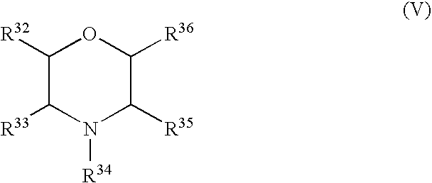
C1([R32])C([R33])N([R34])C([R35])C([R36])O1
